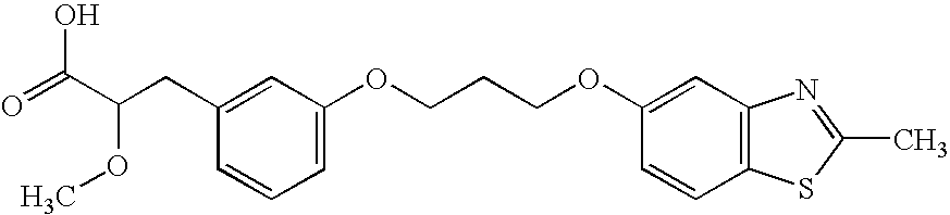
C1(OCCCOC2=CC3=C(C=C2)SC(C)=N3)=CC=CC(CC(C(=O)O)OC)=C1
